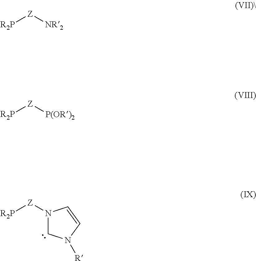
[R2P][Z][NR2].[R2P][Z][P(OR)2].N1([Z][R2P])CN([R])C=C1
